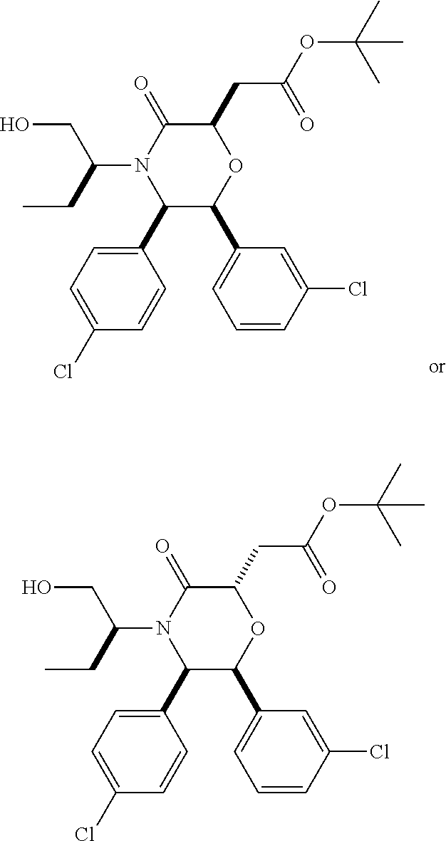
C1(C2C(C3=CC=CC(Cl)=C3)OC(CC(=O)OC(C)(C)C)C(=O)N2C(CO)CC)=CC=C(Cl)C=C1.C1(C2C(C3=CC=CC(Cl)=C3)OC(CC(=O)OC(C)(C)C)C(=O)N2C(CO)CC)=CC=C(Cl)C=C1
